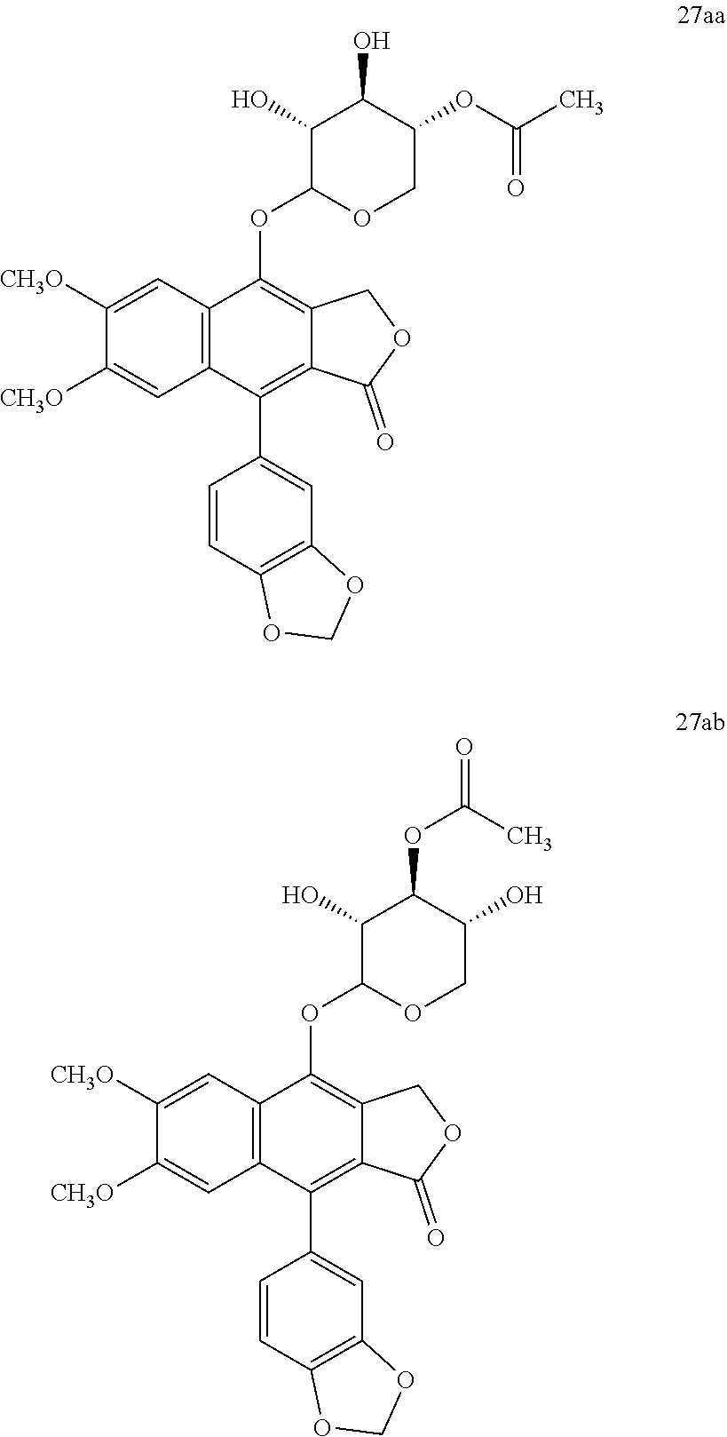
C1=C([CH3O])C([CH3O])=CC2=C1C(OC1OCC(OC(C)=O)C(O)C1O)=C1C(=C2C2=CC3=C(C=C2)OCO3)C(=O)OC1.C1=C([CH3O])C([CH3O])=CC2=C1C(OC1OCC(O)C(OC(=O)C)C1O)=C1C(=C2C2=CC3=C(C=C2)OCO3)C(=O)OC1
